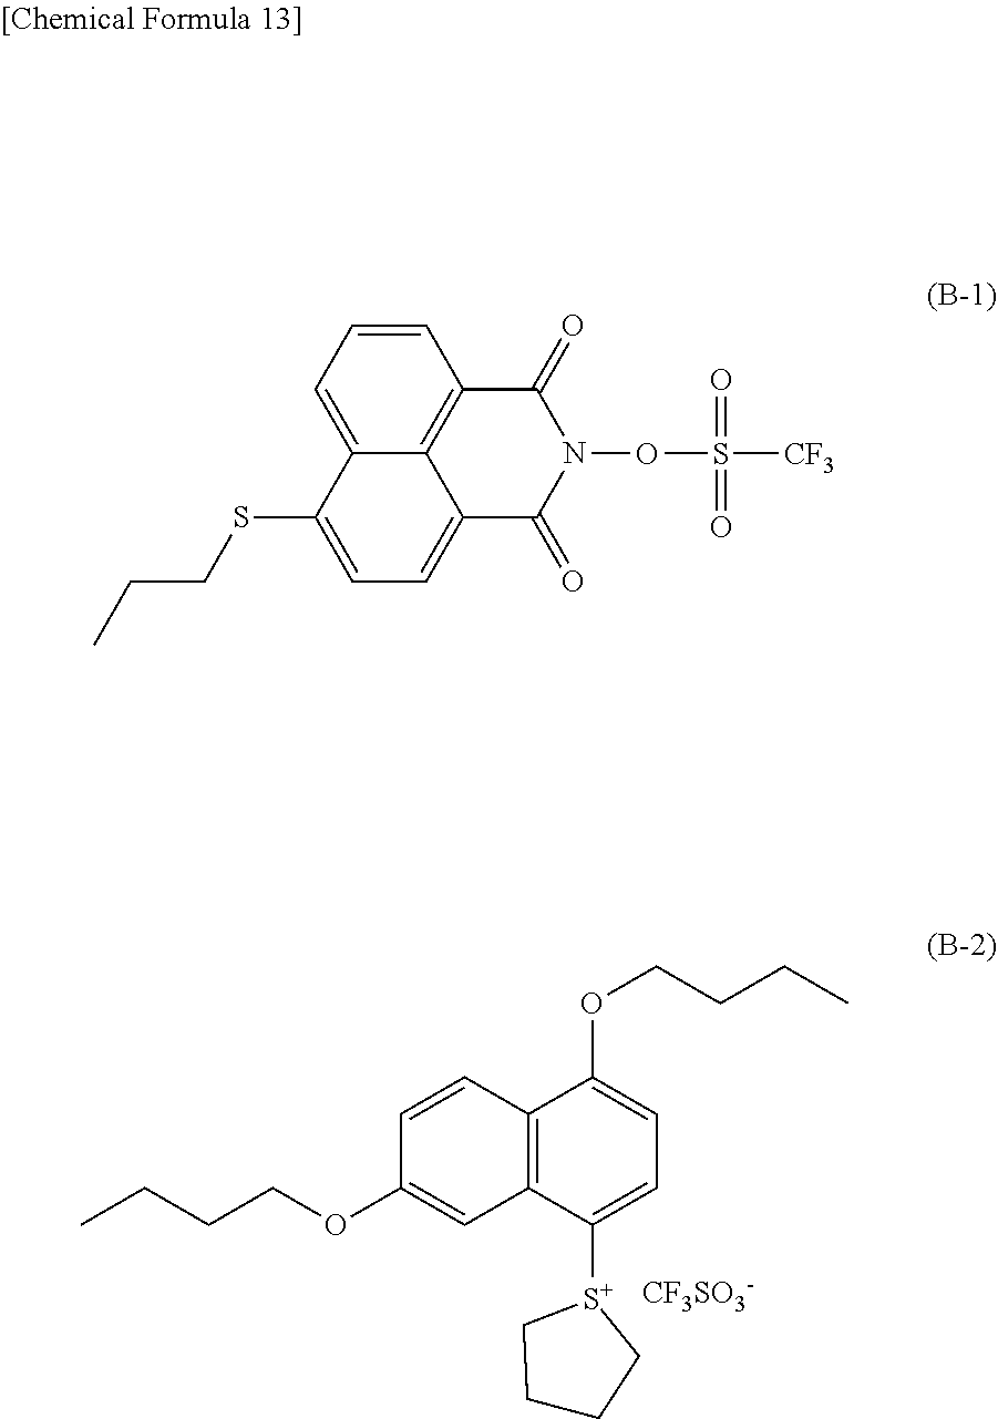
C12=C(C([S+]3CCCC3)=CC=C1OCCCC)C=C(OCCCC)C=C2.[CF3SO3-].C1=CC=C2C3=C1C(=O)N(OS(=O)([CF3])=O)C(=O)C3=CC=C2SCCC
